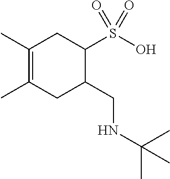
C1(C)=C(C)CC(CNC(C)(C)C)C(S(O)(=O)=O)C1
